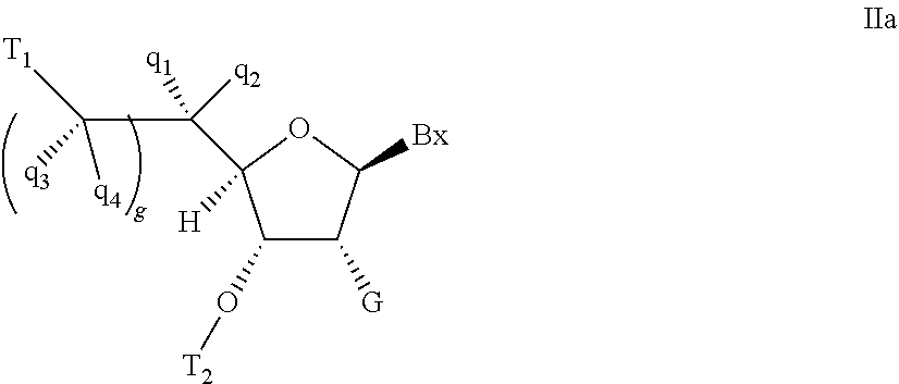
C1(O[T2])C([G])C([Bx])OC1(C([q2])([q1])C([q3])([q4])[T1])[H]
